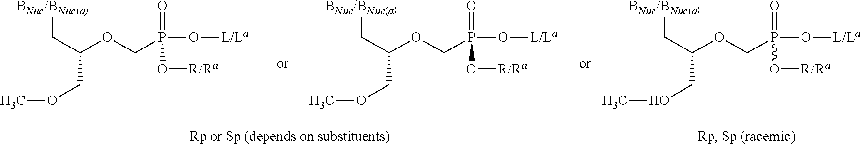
[BNuc/BNuc(a)]CC(OCP(O[L/La])(=O)O[R/Ra])COC.[BNuc/BNuc(a)]CC(OCP(O[L/La])(=O)O[R/Ra])COC.[BNuc/BNuc(a)]CC(OCP(O[L/La])(=O)O[R/Ra])COC
